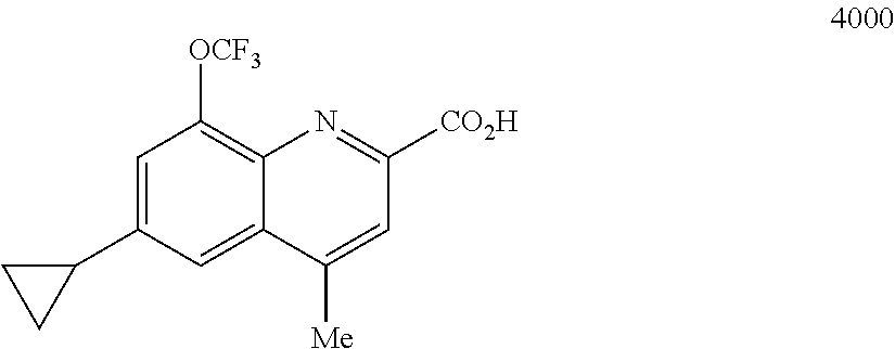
C1=C(C2CC2)C=C2C(=C1[OCF3])N=C([CO2H])C=C2[Me]
